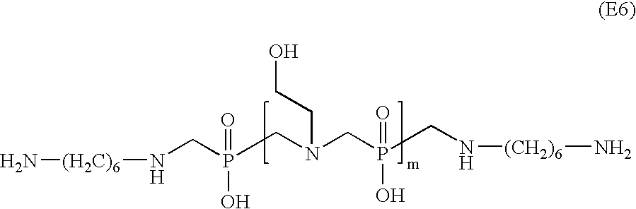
N[(H2C)6]NCP(=O)(O)CN(CCO)CP(O)(=O)CN[(CH2)6]N
